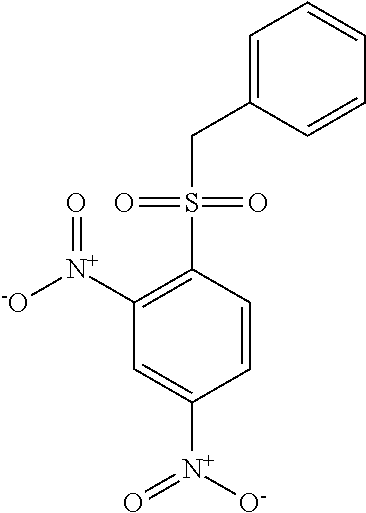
C1=C(CS(C2=C([N+]([-O])=O)C=C([N+]([O-])=O)C=C2)(=O)=O)C=CC=C1
